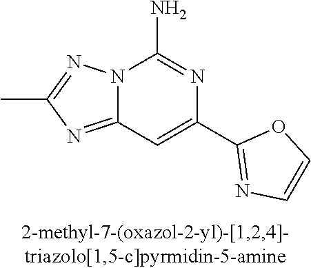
CC1=NN2C(=N1)C=C(C1=NC=CO1)N=C2N
